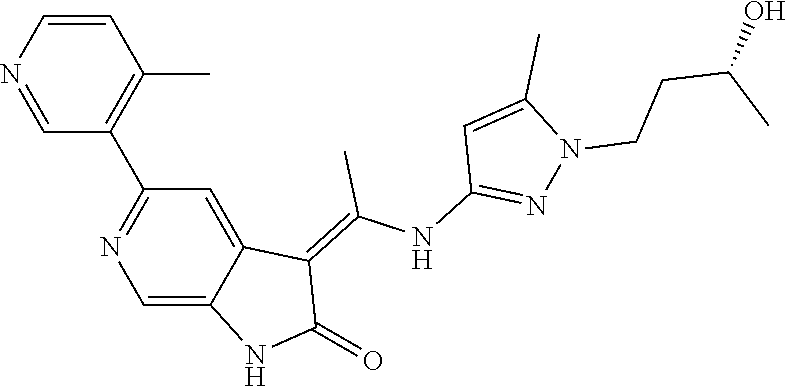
C1=CN=CC(C2=NC=C3C(=C2)C(=C(NC2=NN(CCC(O)C)C(C)=C2)C)C(=O)N3)=C1C
